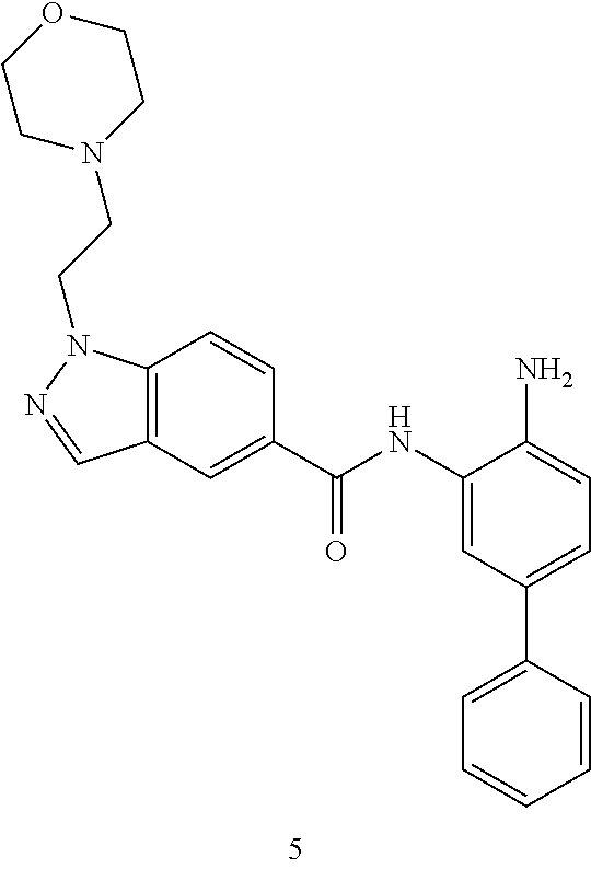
C12=C(C=C(C(=O)NC3=CC(C4=CC=CC=C4)=CC=C3N)C=C1)C=NN2CCN1CCOCC1
